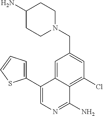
C1(C2=CC=CS2)=CN=C(N)C2=C(Cl)C=C(CN3CCC(N)CC3)C=C12
